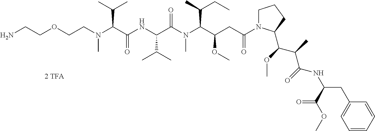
C(CN)OCCN(C(C(NC(C(N(C(C(CC(N1CCCC1C(OC)C(C)C(NC(CC1=CC=CC=C1)C(=O)OC)=O)=O)OC)C(C)CC)C)=O)C(C)C)=O)C(C)C)C
